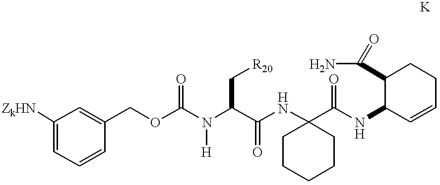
C1([ZkHN])=CC=CC(COC(N([H])C(C(=O)NC2(C(NC3C=CCCC3C(N)=O)=O)CCCCC2)C[R20])=O)=C1
